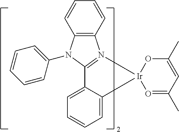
C12=C(C=CC=C1)N(C1=CC=CC=C1)C1=N2[Ir]2(C3=CC=CC=C13)O=C(C)C=C(C)O2
